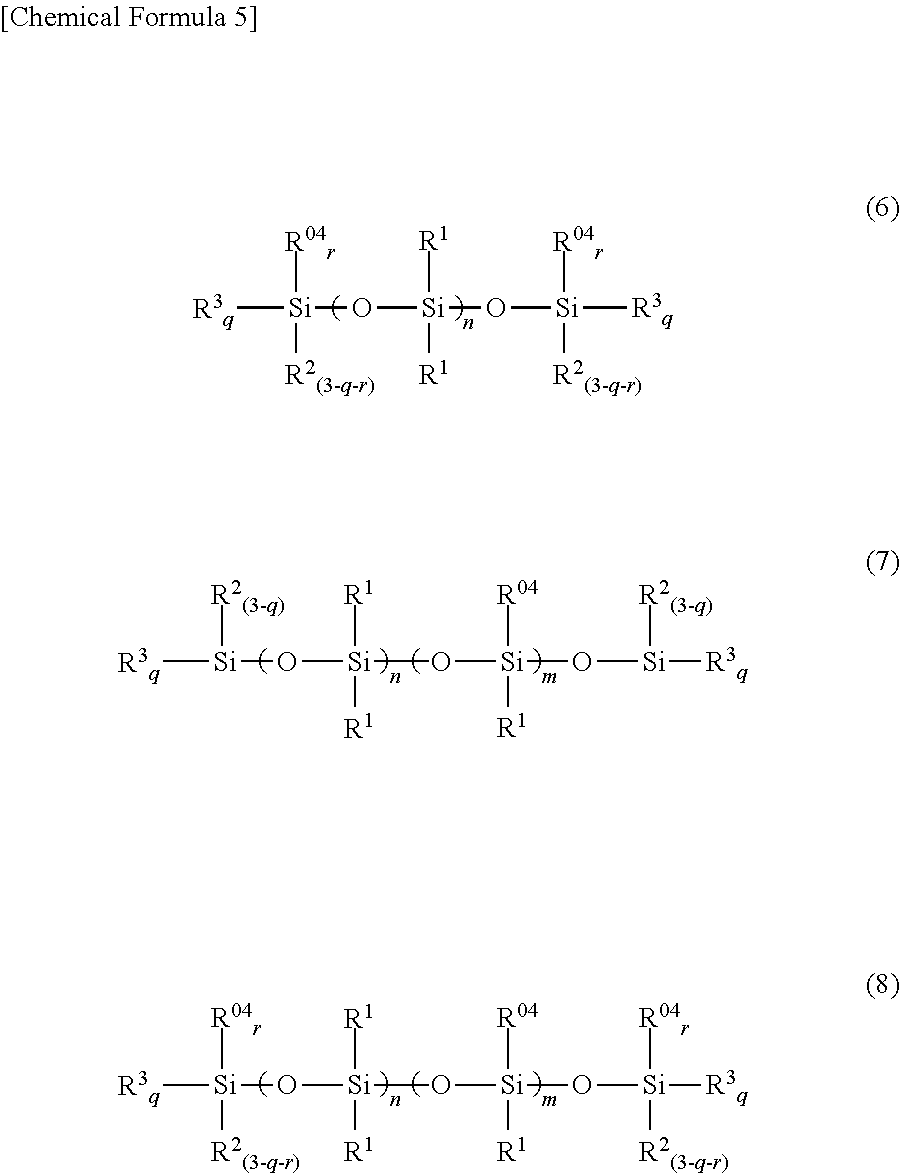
[R3q][Si](O[Si](O[Si]([R3q])([R2(3-q-r)])[R04r])([R1])[R1])([R2(3-q-r)])[R04r].[R3q][Si]([R2(3-q)])O[Si](O[Si](O[Si]([R3q])[R2(3-q)])([R04])[R1])(C)([R1])[R1].[R3q][Si]([R04r])(O[Si](O[Si](O[Si]([R3q])([R04r])[R2(3-q-r)])([R04])[R1])(C)([R1])[R1])[R2(3-q-r)]
